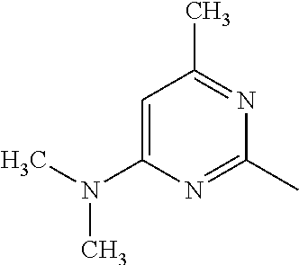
C1=C(N(C)C)N=C(C)N=C1C
